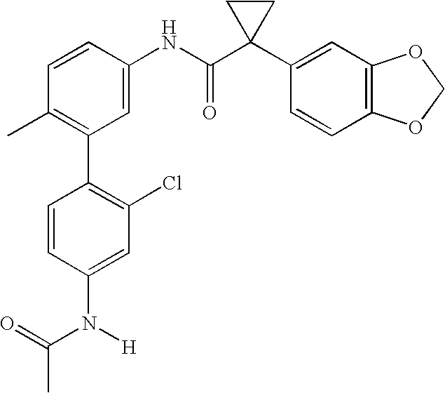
C1(NC(C2(C3=CC4=C(C=C3)OCO4)CC2)=O)=CC(C2=C(Cl)C=C(N(C(C)=O)[H])C=C2)=C(C)C=C1
